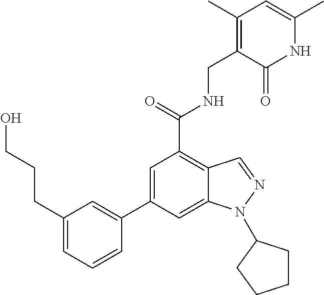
C1=C(C2=CC(CCCO)=CC=C2)C=C2C(=C1C(=O)NCC1=C(C)C=C(C)NC1=O)C=NN2C1CCCC1
